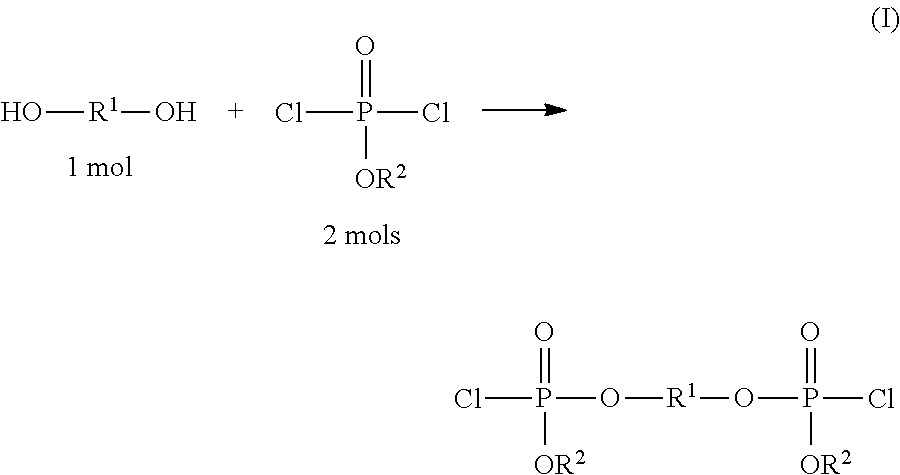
O[R1]O.ClP(Cl)(=O)[OR2].ClP(O[R1]OP(Cl)(=O)[OR2])(=O)[OR2]
